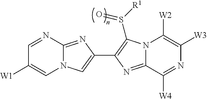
N12C(=NC(C3=C(S([R1])=O)N4C(=N3)C([W4])=NC([W3])=C4[W2])=C1)N=CC([W1])=C2
